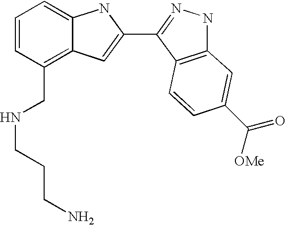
C1=CC(CNCCCN)=C2C(=C1)NC(C1=NNC3=C1C=CC(C([OMe])=O)=C3)=C2
